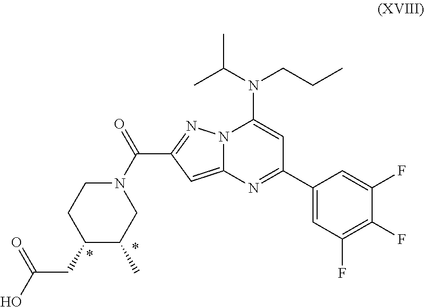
N12C(=CC(C(N3CC(C)C(CC(O)=O)CC3)=O)=N1)N=C(C1=CC(F)=C(F)C(F)=C1)C=C2N(C(C)C)CCC
